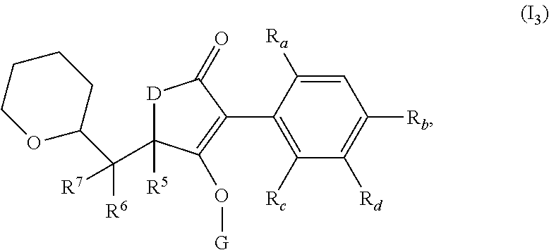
C1=C([Ra])C(C2=C(O[G])C([R5])(C([R6])([R7])C3CCCCO3)[D]C2=O)=C([Rc])C([Rd])=C1[Rb]
